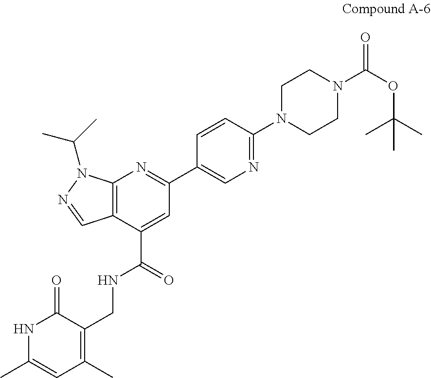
C12=C(C=NN1C(C)C)C(C(=O)NCC1=C(C)C=C(C)NC1=O)=CC(C1=CN=C(N3CCN(C(OC(C)(C)C)=O)CC3)C=C1)=N2
